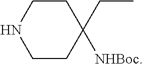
C1CC(CC)([NHBoc])CCN1
